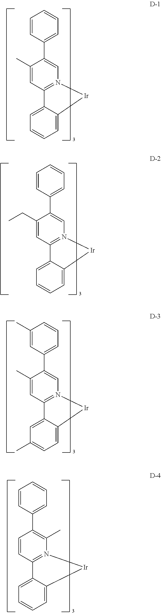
C12=CC=CC=C1[Ir]N1=C2C=C(C)C(C2=CC=CC=C2)=C1.C12=CC=CC=C1[Ir]N1=C2C=C(CC)C(C2=CC=CC=C2)=C1.C12=CC(C)=CC=C1[Ir]N1=C2C=C(C)C(C2=CC=CC(C)=C2)=C1.C12=CC=CC=C1[Ir]N1=C2C=CC(C2=CC=CC=C2)=C1C
